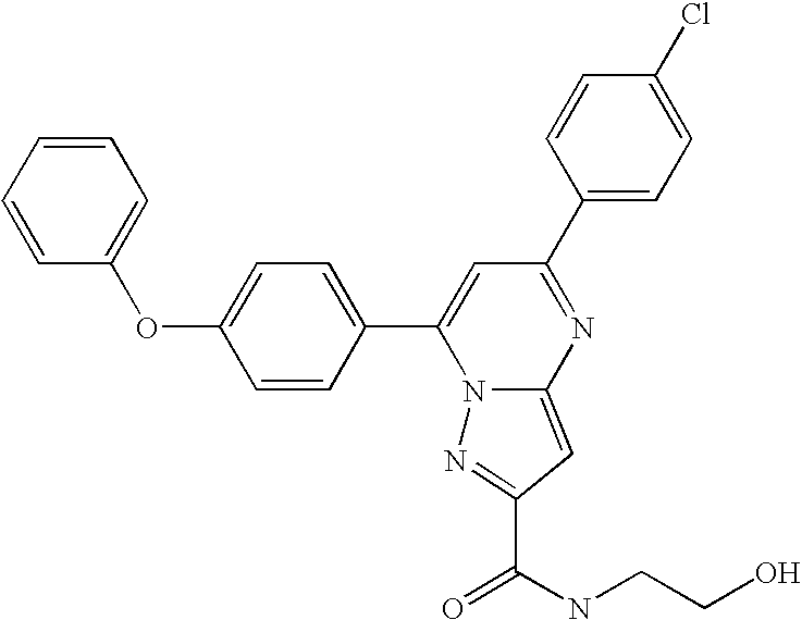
C1=CC(C2=CC(C3=CC=C(Cl)C=C3)=NC3=CC(C(=O)NCCO)=NN23)=CC=C1OC1=CC=CC=C1
